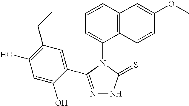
N1=C(C2=CC(CC)=C(O)C=C2O)N(C2=CC=CC3=C2C=CC(OC)=C3)C(=S)N1
